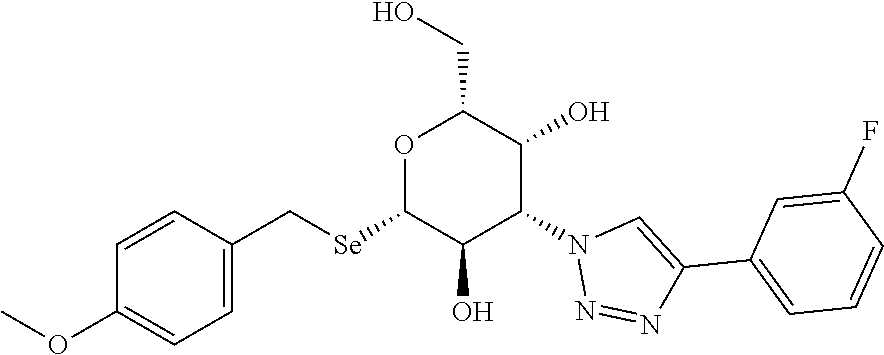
O1C([Se]CC2=CC=C(OC)C=C2)C(O)C(N2N=NC(C3=CC=CC(F)=C3)=C2)C(O)C1CO
